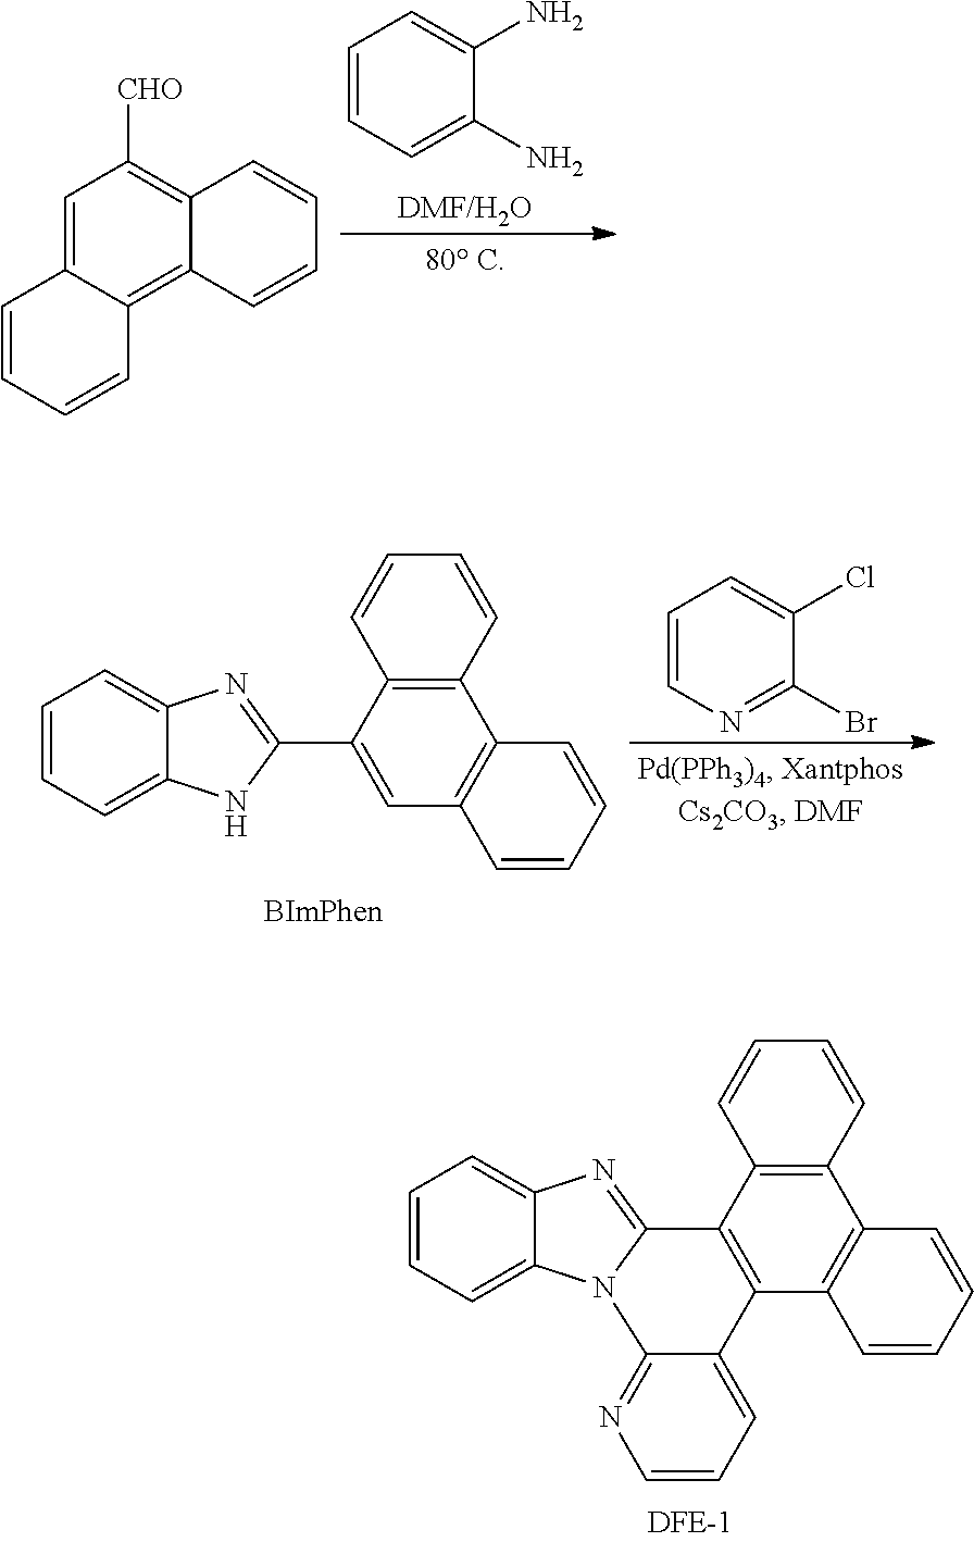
[DMF/H2O].C1=CC=C(N)C(N)=C1.C1=C2C(=C3C(=C1[CHO])C=CC=C3)C=CC=C2.C1=CN=C(Br)C(Cl)=C1.C12=CC=CC=C1NC(C1=CC3=C(C4=C1C=CC=C4)C=CC=C3)=N2.C12=CC=CC=C1N1C(=N2)C2=C(C3=C(C4=C2C=CC=C4)C=CC=C3)C2=CC=CN=C12
